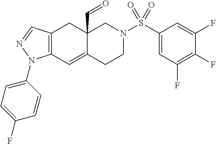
C12=C(C=NN1C1=CC=C(F)C=C1)CC1(C=O)C(=C2)CCN(S(=O)(=O)C2=CC(F)=C(F)C(F)=C2)C1
